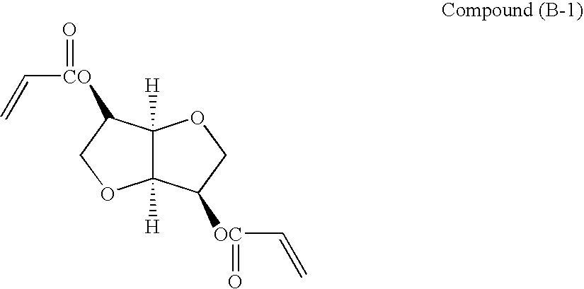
C12([H])C([H])(C([OC](C=C)=O)CO1)OCC2[CO](C=C)=O
